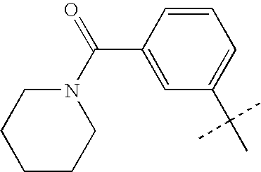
C1=CC(C(N2CCCCC2)=O)=CC(C(C)(C)C)=C1
